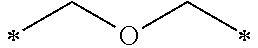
C(OCC)C
